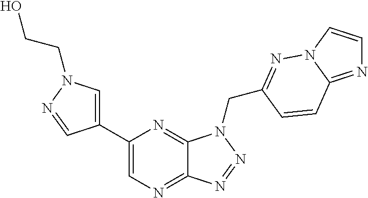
C1=C(C2=CN=C3C(=N2)N(CC2=NN4C=CN=C4C=C2)N=N3)C=NN1CCO
